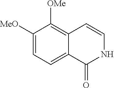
C1([MeO])=CC=C2C(=C1[OMe])C=CNC2=O
